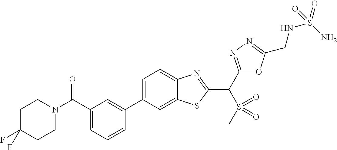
C1(C2=CC(C(N3CCC(F)(F)CC3)=O)=CC=C2)=CC=C2C(=C1)SC(C(C1=NN=C(CNS(=O)(N)=O)O1)S(=O)(=O)C)=N2
